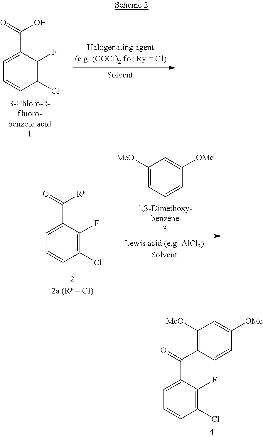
C1(Cl)=C(F)C(C(=O)O)=CC=C1.C1([MeO])=CC=CC([OMe])=C1.C1(Cl)=C(F)C(C(=O)[Ry])=CC=C1.C1(Cl)=C(F)C(C(=O)C2=C([MeO])C=C([OMe])C=C2)=CC=C1
